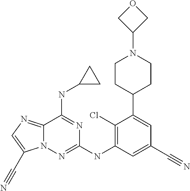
N12C(=NC=C1C#N)C(NC1CC1)=NC(NC1=C(Cl)C(C3CCN(C4COC4)CC3)=CC(C#N)=C1)=N2
